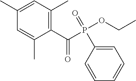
C1(C)=CC(C)=C(C(P(C2=CC=CC=C2)(OCC)=O)=O)C(C)=C1
